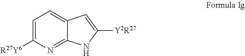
C1=C([R27Y6])N=C2C(=C1)C=C([Y2R27])N2
